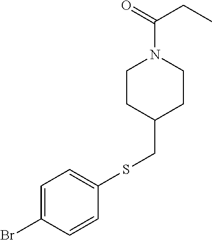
C1CC(CSC2=CC=C(Br)C=C2)CCN1C(CC)=O
